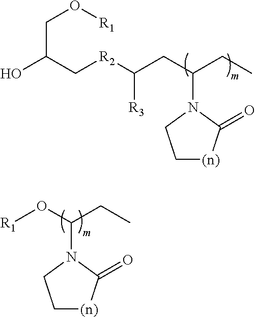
OC(CO[R1])C[R2]C(CC(CC)N1C(=O)[(n)]CC1)[R3].[R1]OC(CC)N1C(=O)[(n)]CC1
